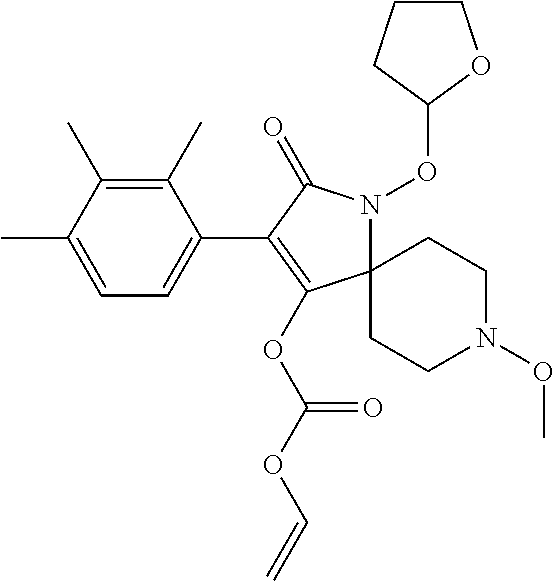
C12(N(OC3CCCO3)C(=O)C(C3=CC=C(C)C(C)=C3C)=C1OC(OC=C)=O)CCN(OC)CC2
